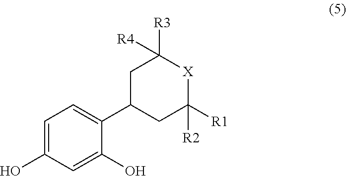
C1=C(O)C=C(O)C(C2CC([R2])([R1])[X]C([R3])([R4])C2)=C1
